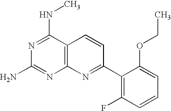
C12=C(C(NC)=NC(N)=N1)C=CC(C1=C(F)C=CC=C1OCC)=N2
